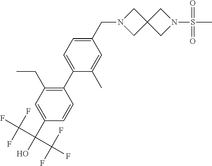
C1=C(CN2CC3(C2)CN(S(C)(=O)=O)C3)C=C(C)C(C2=C(CC)C=C(C(C(F)(F)F)(C(F)(F)F)O)C=C2)=C1
